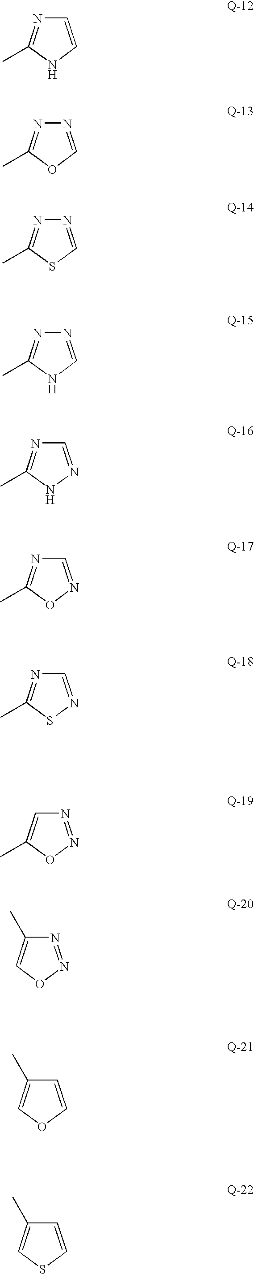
C1=CNC(C)=N1.N1=COC(C)=N1.N1=CSC(C)=N1.N1=CNC(C)=N1.C1=NNC(C)=N1.C1=NOC(C)=N1.C1=NSC(C)=N1.N1=NOC(C)=C1.N1=NOC=C1C.C1=COC=C1C.C1=CSC=C1C
